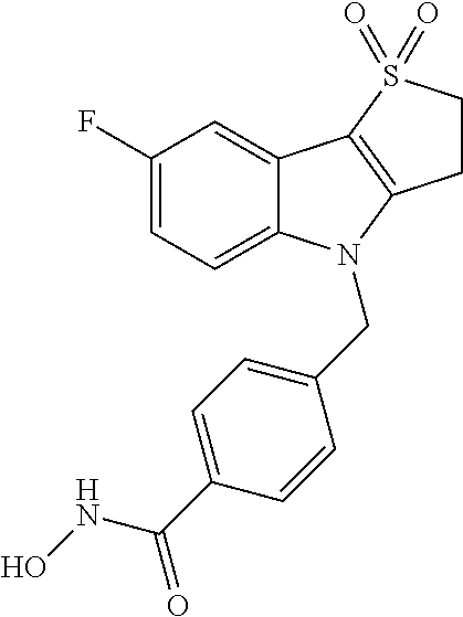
C1(F)=CC=C2C(=C1)C1=C(N2CC2=CC=C(C(NO)=O)C=C2)CCS1(=O)=O
